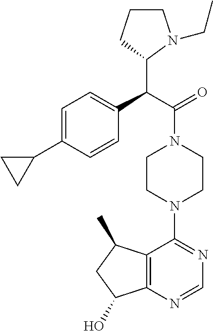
C(C(=O)N1CCN(C2=NC=NC3=C2C(C)CC3O)CC1)(C1N(CC)CCC1)C1=CC=C(C2CC2)C=C1
